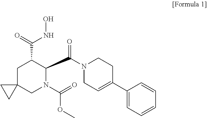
C1C2(CN(C(=O)OC)C(C(N3CC=C(C4=CC=CC=C4)CC3)=O)C1C(=O)NO)CC2
